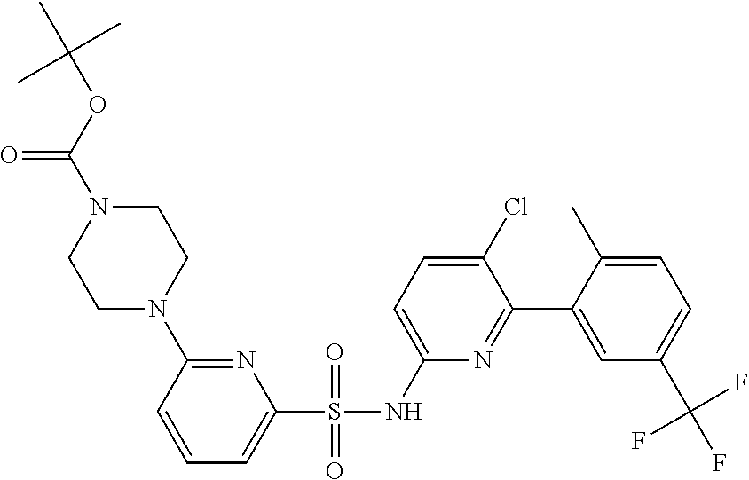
C1=C(C)C(C2=NC(NS(C3=CC=CC(N4CCN(C(=O)OC(C)(C)C)CC4)=N3)(=O)=O)=CC=C2Cl)=CC(C(F)(F)F)=C1
